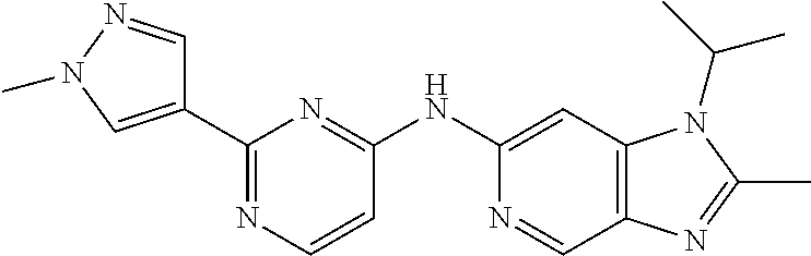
C1(C2=NC=CC(NC3=CC4=C(C=N3)N=C(C)N4C(C)C)=N2)=CN(C)N=C1
